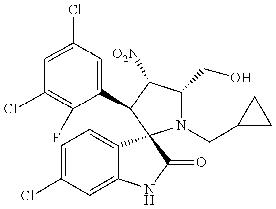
C1=C(Cl)C=C(C2C([O2N])C(CO)N(CC3CC3)C23C2=CC=C(Cl)C=C2NC3=O)C(F)=C1Cl
